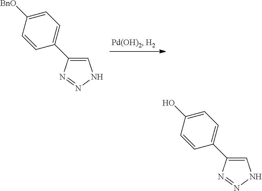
C1=C(C2=CC=C([BnO])C=C2)N=NN1.C1=C(C2=CC=C(O)C=C2)N=NN1
